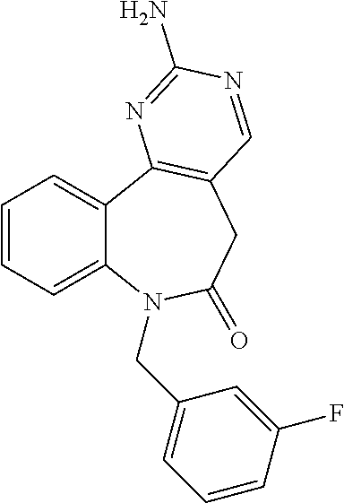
C1=CC=C2C(=C1)C1=C(CC(=O)N2CC2=CC=CC(F)=C2)C=NC(N)=N1
